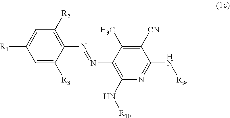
C1=C([R3])C(N=NC2=C(N[R10])N=C(N[R9])C([CN])=C2C)=C([R2])C=C1[R1]
